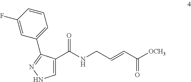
C1=C(C(NCC=CC([OCH3])=O)=O)C(C2=CC=CC(F)=C2)=NN1
